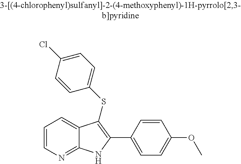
C1=CN=C2C(=C1)C(SC1=CC=C(Cl)C=C1)=C(C1=CC=C(OC)C=C1)N2
